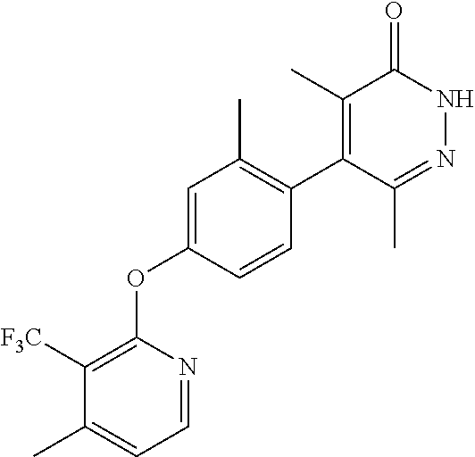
C1(C)=C(C2=C(C)C=C(OC3=C([F3C])C(C)=CC=N3)C=C2)C(C)=NNC1=O
